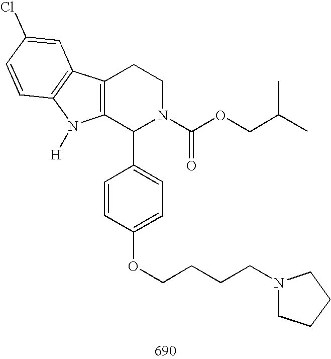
C12=C(C(C3=CC=C(OCCCCN4CCCC4)C=C3)N(C(OCC(C)C)=O)CC1)N([H])C1=C2C=C(Cl)C=C1
